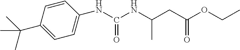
C1(NC(NC(CC(OCC)=O)C)=O)=CC=C(C(C)(C)C)C=C1
